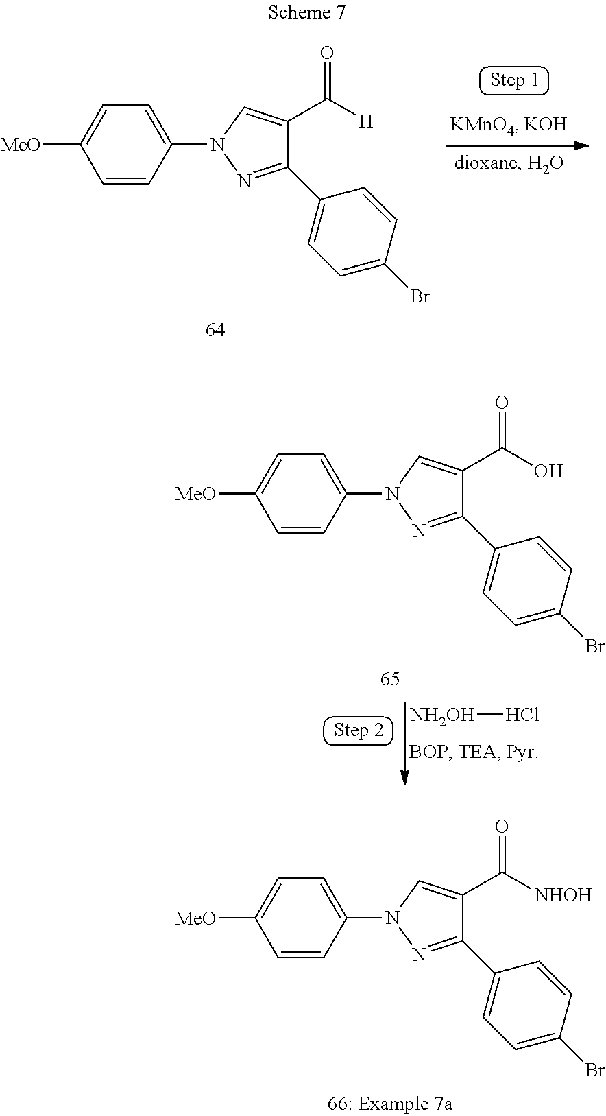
C1=CC(N2C=C(C([H])=O)C(C3=CC=C(Br)C=C3)=N2)=CC=C1[MeO].C1=CC(N2C=C(C([NHOH])=O)C(C3=CC=C(Br)C=C3)=N2)=CC=C1[MeO].C1=CC(N2C=C(C(O)=O)C(C3=CC=C(Br)C=C3)=N2)=CC=C1[MeO].[NH2OH]Cl
